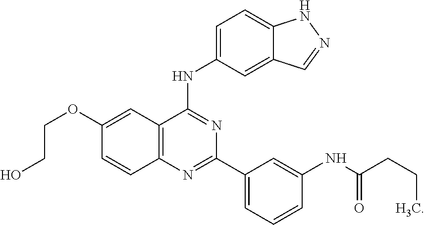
C1(OCCO)=CC2=C(C=C1)N=C(C1=CC=CC(NC(CCC)=O)=C1)N=C2NC1=CC=C2C(=C1)C=NN2
